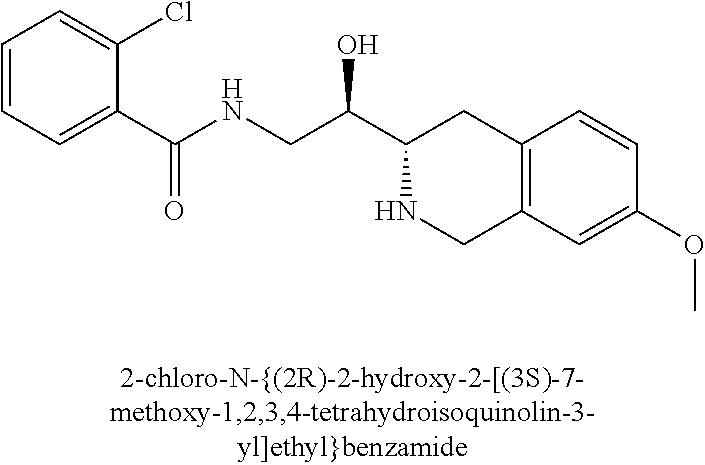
C1=CC=C(C(NCC(C2NCC3=C(C2)C=CC(OC)=C3)O)=O)C(Cl)=C1
